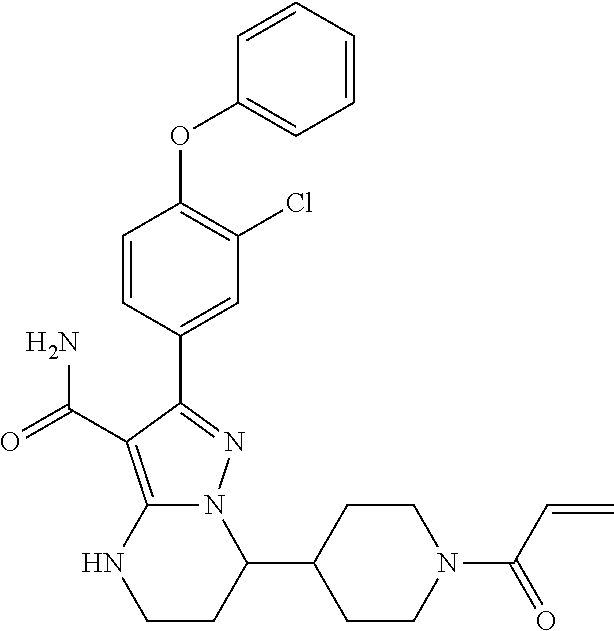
C1=CC=C(OC2=C(Cl)C=C(C3=NN4C(=C3C(=O)N)NCCC4C3CCN(C(C=C)=O)CC3)C=C2)C=C1
